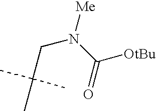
C(CN(C([OtBu])=O)[Me])(C)(C)C
